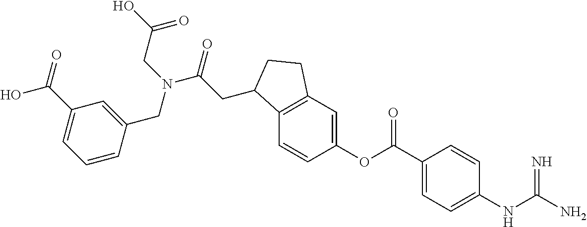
C12=C(C=C(OC(C3=CC=C(NC(N)=N)C=C3)=O)C=C1)CCC2CC(N(CC(O)=O)CC1=CC(C(O)=O)=CC=C1)=O
